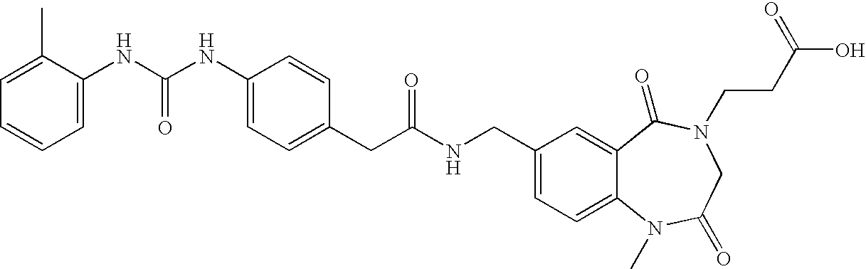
C1=C(CC(NCC2=CC=C3C(=C2)C(=O)N(CCC(O)=O)CC(=O)N3C)=O)C=CC(NC(NC2=CC=CC=C2C)=O)=C1
